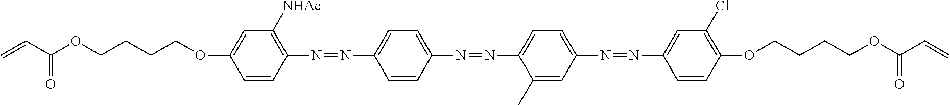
C=CC(OCCCCOC1=CC([NHAc])=C(N=NC2=CC=C(N=NC3=CC=C(N=NC4=CC(Cl)=C(OCCCCOC(C=C)=O)C=C4)C=C3C)C=C2)C=C1)=O
